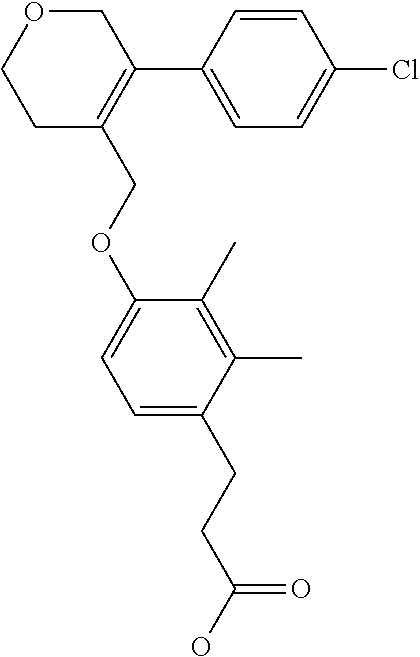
C1OCCC(COC2=CC=C(CCC(O)=O)C(C)=C2C)=C1C1=CC=C(Cl)C=C1
